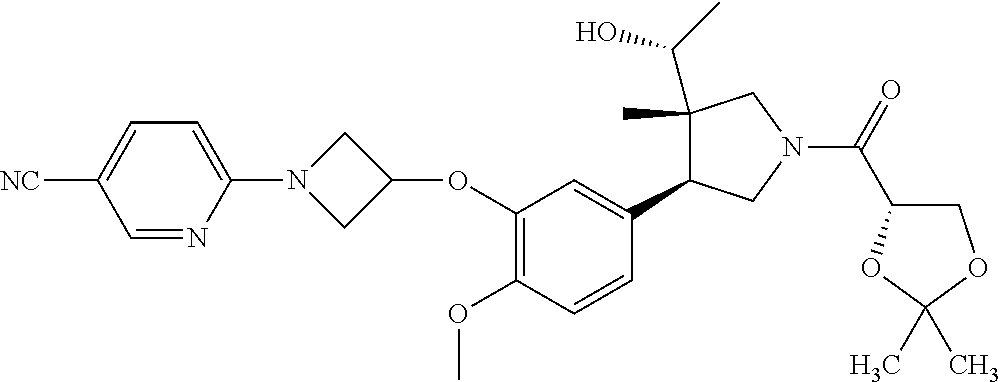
C1=C([NC])C=NC(N2CC(OC3=C(OC)C=CC(C4C(C(O)C)(C)CN(C(C5COC(C)(C)O5)=O)C4)=C3)C2)=C1
